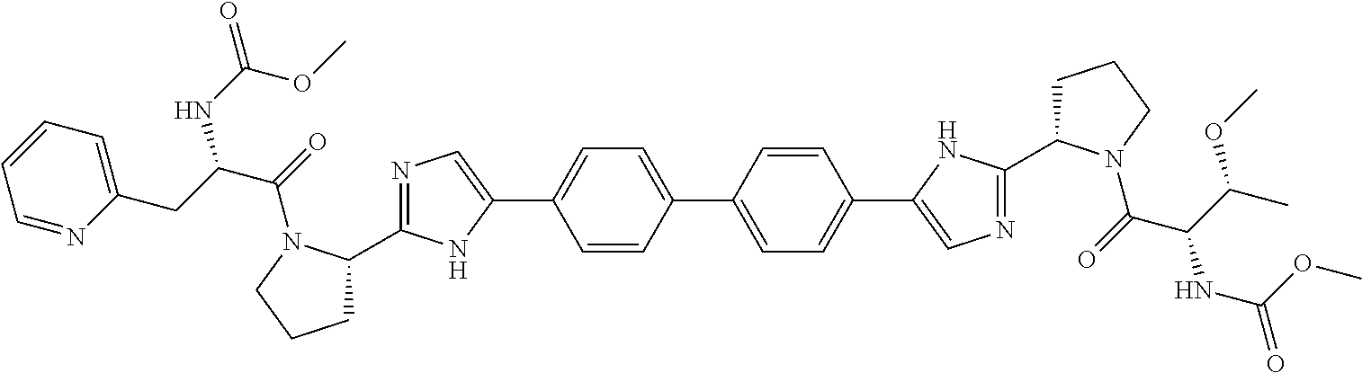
C1=CC(C2=CC=C(C3=CN=C(C4CCCN4C(=O)C(C(C)OC)NC(OC)=O)N3)C=C2)=CC=C1C1=CN=C(C2CCCN2C(=O)C(CC2=CC=CC=N2)NC(=O)OC)N1
